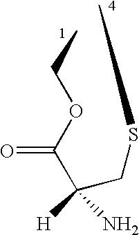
C(C(=O)OCC)(CSC)(N)[H]
